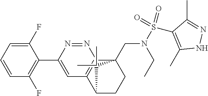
C1(F)=CC=CC(F)=C1C1=CC2=C(N=N1)C1(CN(S(C3=C(C)NN=C3C)(=O)=O)CC)CCC2C1(C)C
